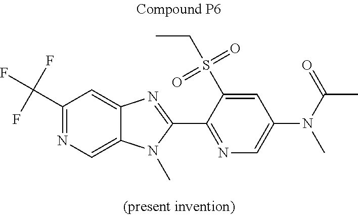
C1(C(F)(F)F)=NC=C2C(=C1)N=C(C1=NC=C(N(C(C)=O)C)C=C1S(CC)(=O)=O)N2C
